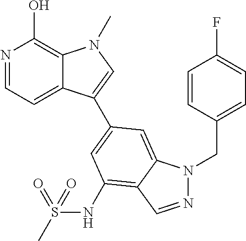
N1=CC=C2C(=C1O)N(C)C=C2C1=CC(NS(C)(=O)=O)=C2C(=C1)N(CC1=CC=C(F)C=C1)N=C2
